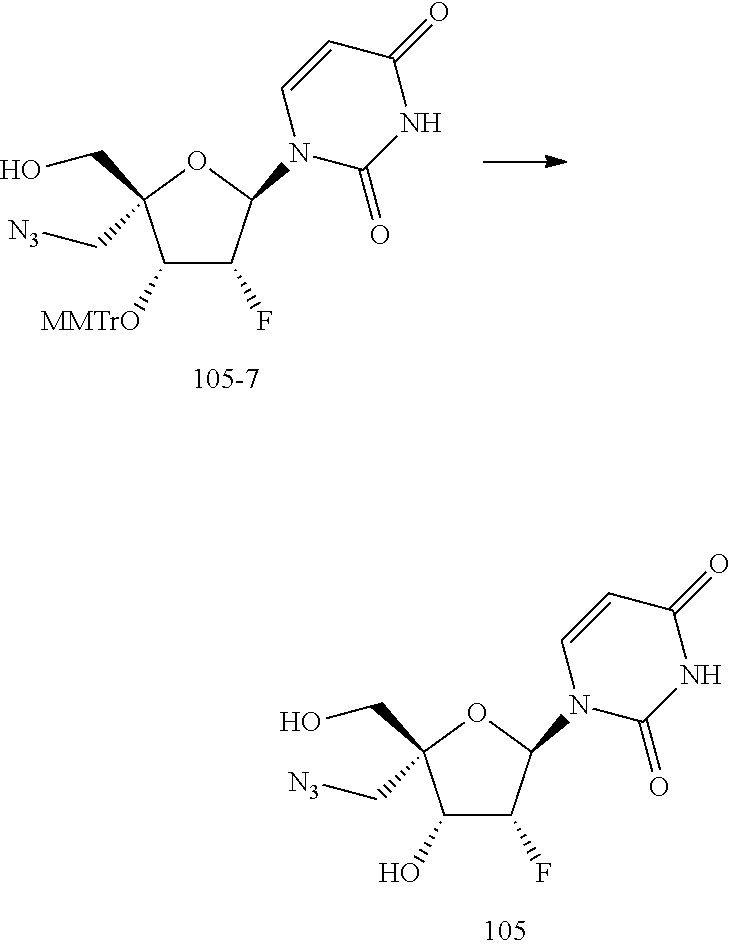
C1([MMTrO])C(F)C(N2C(=O)NC(=O)C=C2)OC1(CO)C[N3].C1(O)C(F)C(N2C(=O)NC(=O)C=C2)OC1(CO)C[N3]
